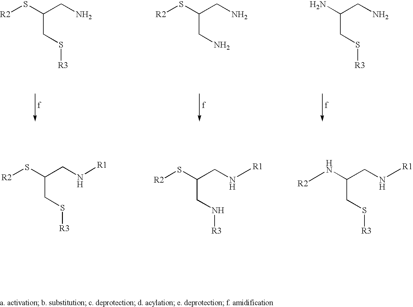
C(CS[R3])(CN)S[R2].C(CN)(CN)S[R2].C(CS[R3])(CN)N.C(CS[R3])(CN[R1])S[R2].C(CN[R3])(CN[R1])S[R2].C(CS[R3])(CN[R1])N[R2]
